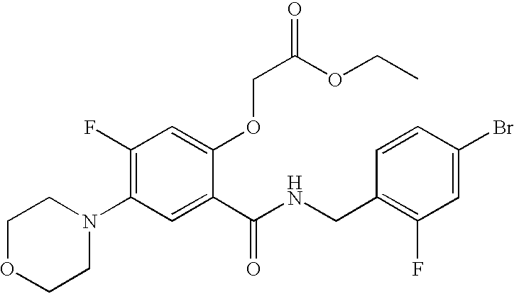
C1(F)=C(N2CCOCC2)C=C(C(NCC2=C(F)C=C(Br)C=C2)=O)C(OCC(OCC)=O)=C1
